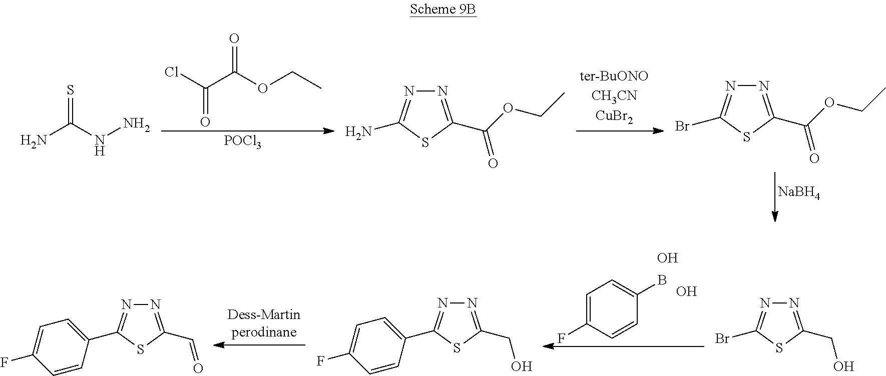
C1=C(F)C=CC(B)=C1.O.O.N1=C(C=O)SC(C2=CC=C(F)C=C2)=N1.N1=C(CO)SC(C2=CC=C(F)C=C2)=N1.N1=C(CO)SC(Br)=N1.NC(NN)=S.N1=C(C(OCC)=O)SC(N)=N1.N1=C(C(OCC)=O)SC(Br)=N1.[NaBH4].ClC(C(OCC)=O)=O.[POCl3]
